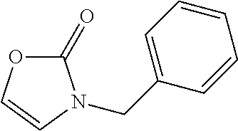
C1(=O)OC=CN1CC1=CC=CC=C1
